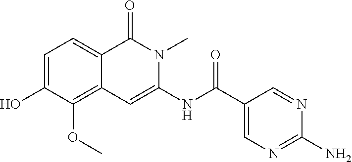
C1=C(O)C(OC)=C2C(=C1)C(=O)N(C)C(NC(C1=CN=C(N)N=C1)=O)=C2
